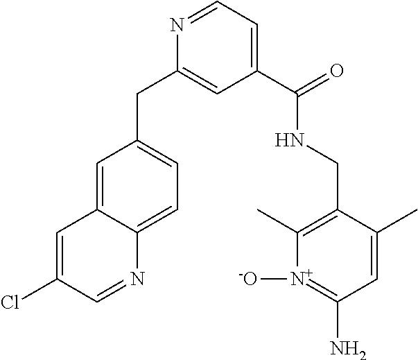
N1=CC=C(C(NCC2=C(C)[N+]([-O])=C(N)C=C2C)=O)C=C1CC1=CC=C2C(=C1)C=C(Cl)C=N2
